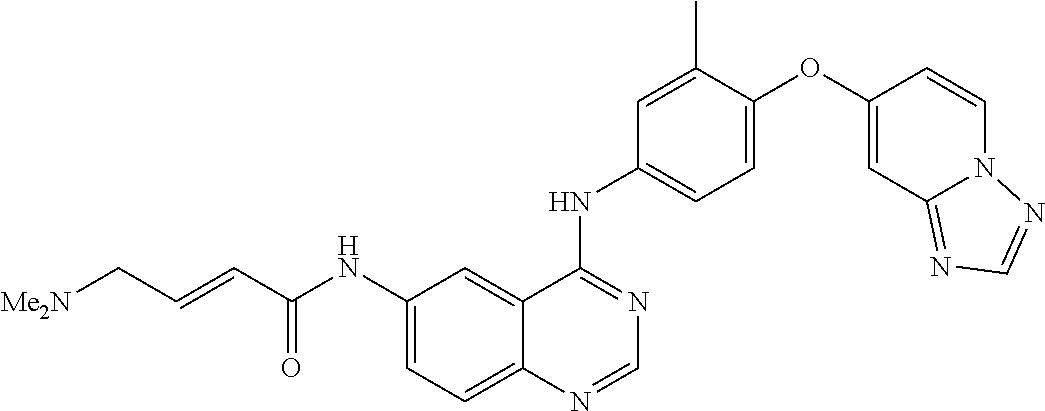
C1(NC(C=CC[Me2N])=O)=CC=C2C(=C1)C(NC1=CC=C(OC3=CC4=NC=NN4C=C3)C(C)=C1)=NC=N2
